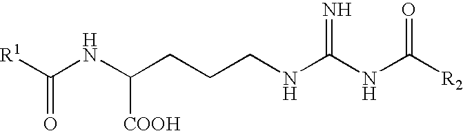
[R1]C(=O)NC([COOH])CCCNC(NC([R2])=O)=N
